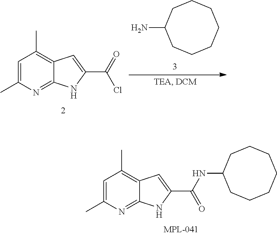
C1=C(C)N=C2C(=C1C)C=C(C(NC1CCCCCCC1)=O)N2.C1=C(C)N=C2C(=C1C)C=C(C(=O)Cl)N2.NC1CCCCCCC1
